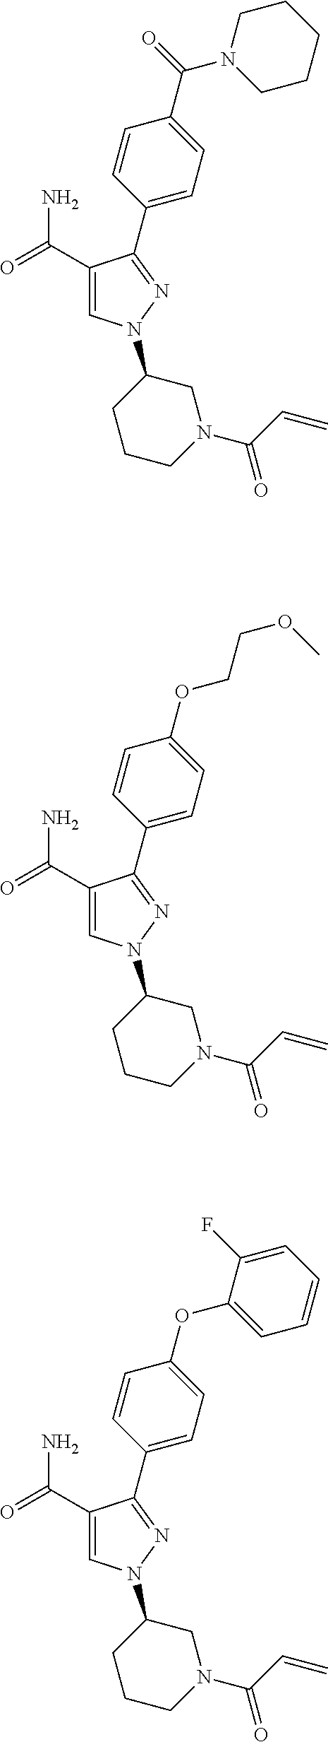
C1=CC(C(N2CCCCC2)=O)=CC=C1C1=NN(C2CCCN(C(C=C)=O)C2)C=C1C(=O)N.C1=CC(OCCOC)=CC=C1C1=NN(C2CCCN(C(C=C)=O)C2)C=C1C(=O)N.C1=CC(OC2=CC=CC=C2F)=CC=C1C1=NN(C2CCCN(C(C=C)=O)C2)C=C1C(=O)N
